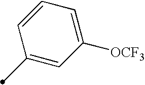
C1(C)=CC([OCF3])=CC=C1
